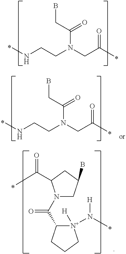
N(CCN(CC(C)=O)C(CB)=O)C.N1(C(=O)C2[N+](N(C)[H])([H])CCC2)CC(B)CC1C(C)=O.N(CCN(CC(C)=O)C(CB)=O)C
